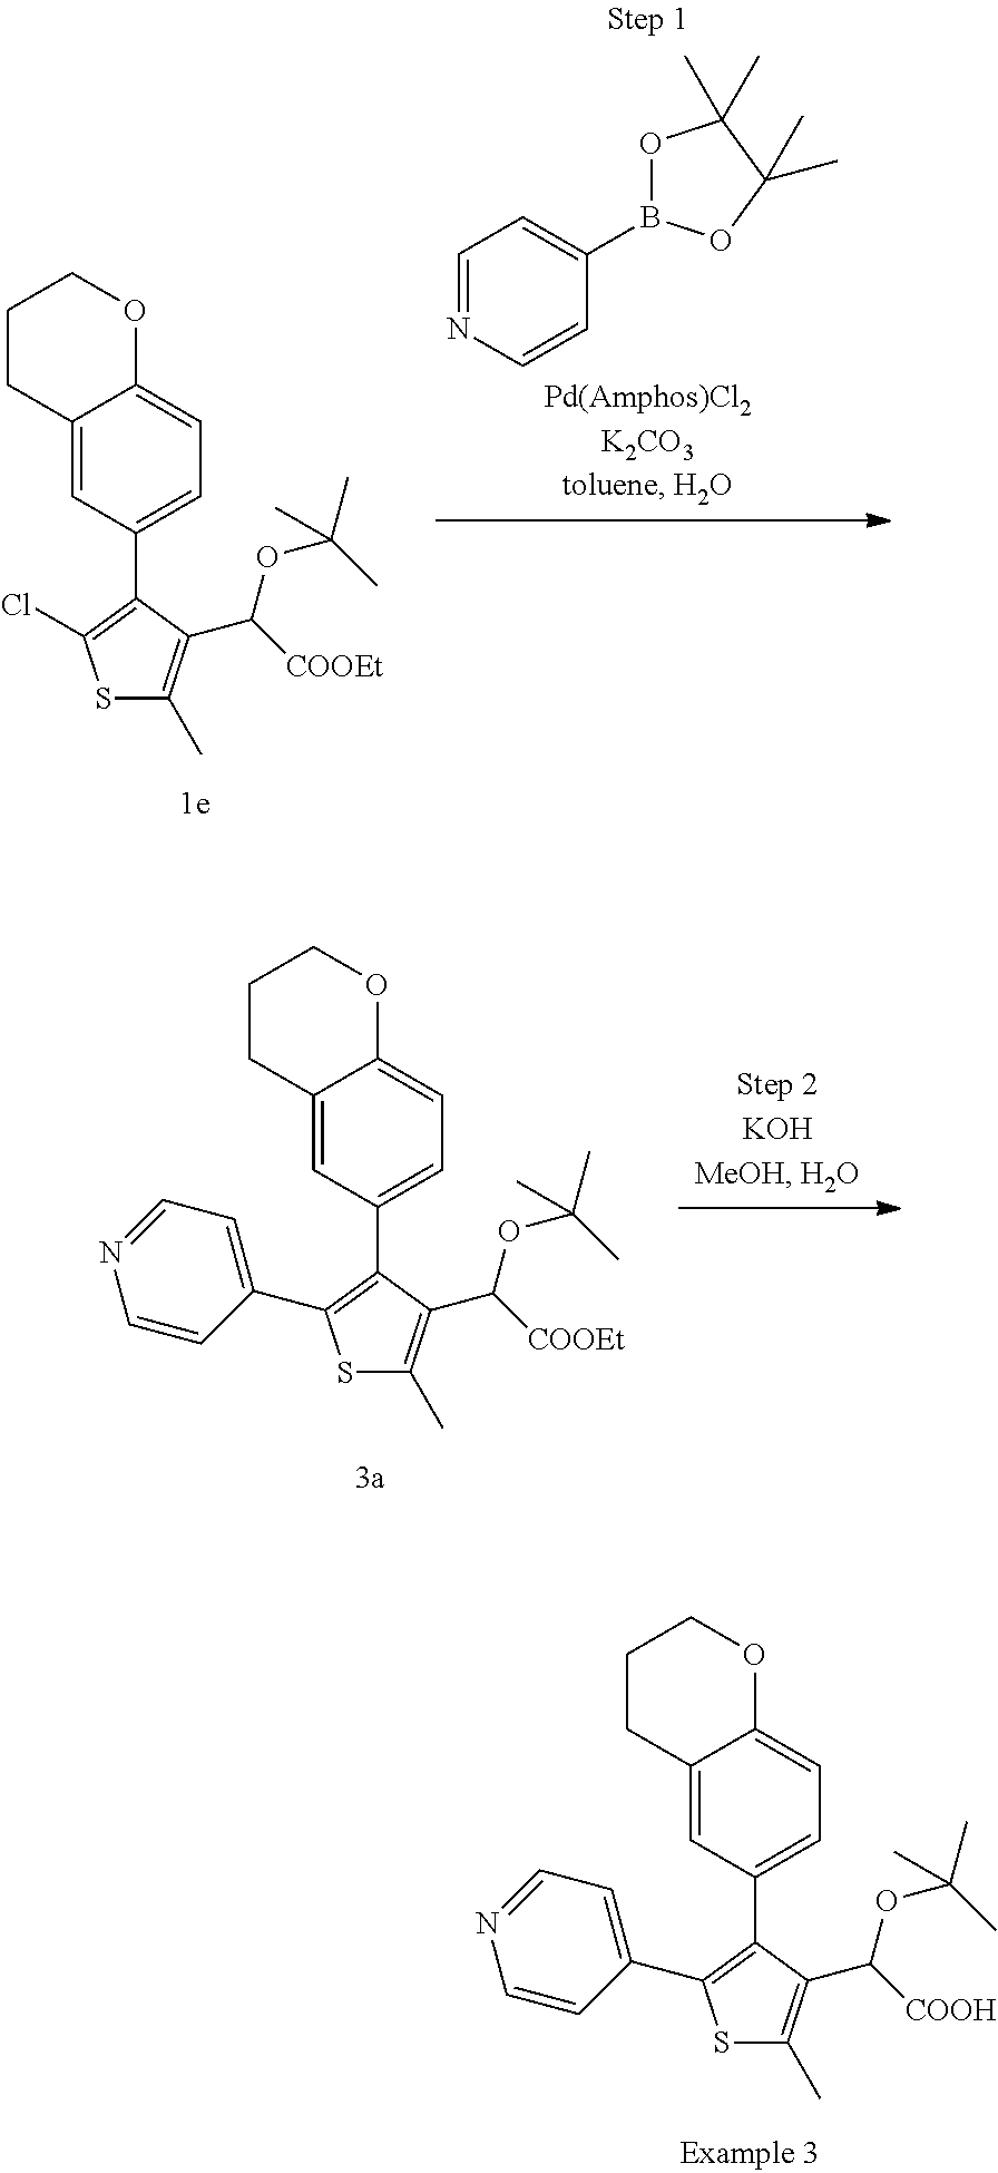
S1C(C)=C(C([COOEt])OC(C)(C)C)C(C2=CC=C3C(=C2)CCCO3)=C1Cl.C1=NC=CC(B2OC(C)(C)C(C)(C)O2)=C1.S1C(C)=C(C([COOH])OC(C)(C)C)C(C2=CC=C3C(=C2)CCCO3)=C1C1=CC=NC=C1.S1C(C)=C(C([COOEt])OC(C)(C)C)C(C2=CC=C3C(=C2)CCCO3)=C1C1=CC=NC=C1
